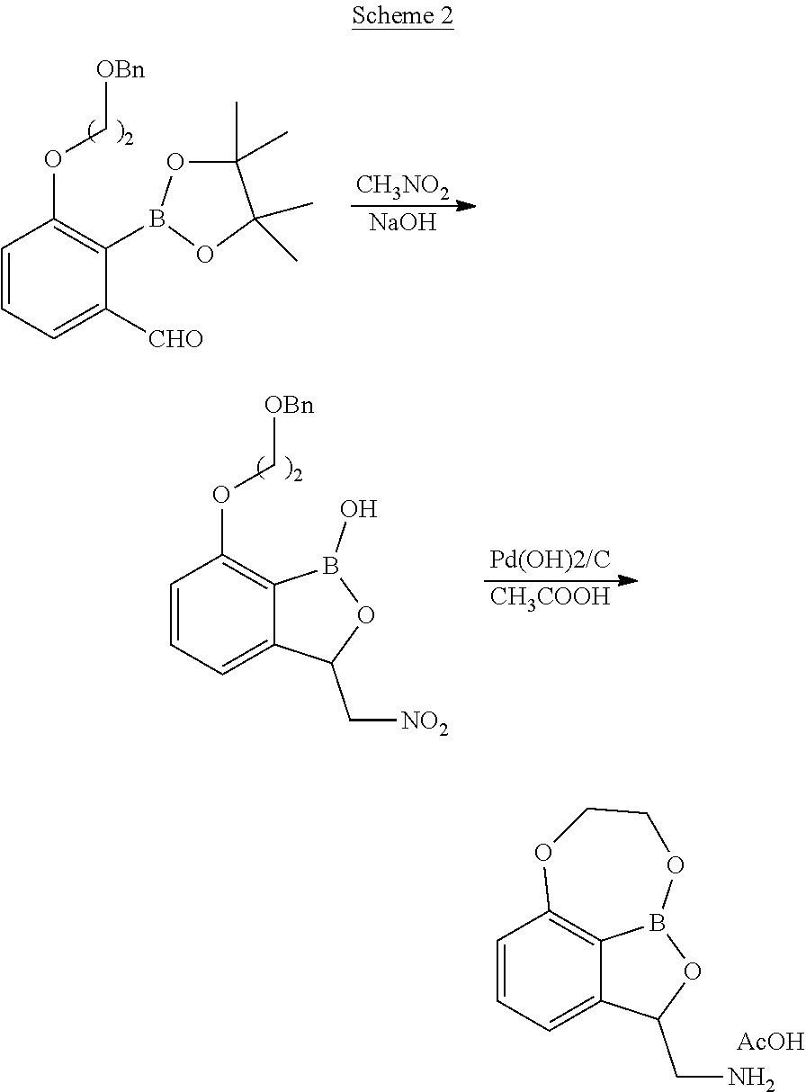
C1=CC=C([CHO])C(B2OC(C)(C)C(C)(C)O2)=C1OC[OBn].[CH3NO2].[NaOH].C1=CC=C2C(=C1OC[OBn])B(O)OC2C[NO2].[Pd(OH)2/C].[CH3COOH].C1=CC=C2C3=C1OCCOB3OC2CN.[AcOH]
